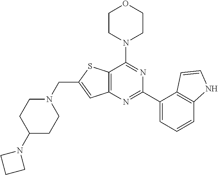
C12=C(N=C(C3=CC=CC4=C3C=CN4)N=C1N1CCOCC1)C=C(CN1CCC(N3CCC3)CC1)S2
